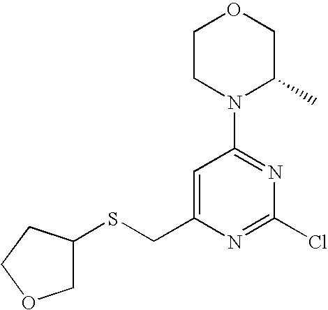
C1CN(C2=NC(Cl)=NC(CSC3COCC3)=C2)C(C)CO1
